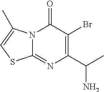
N12C(=O)C(Br)=C(C(C)N)N=C1SC=C2C
